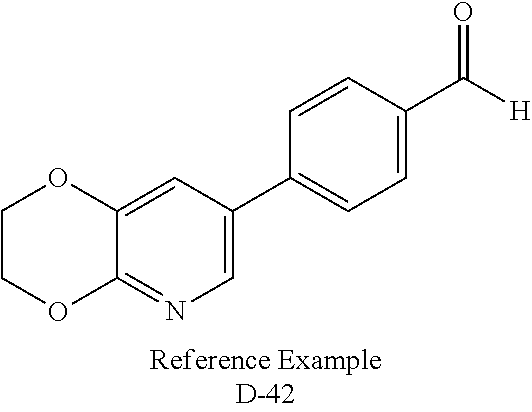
C1=CC(C2=CN=C3C(=C2)OCCO3)=CC=C1C([H])=O
